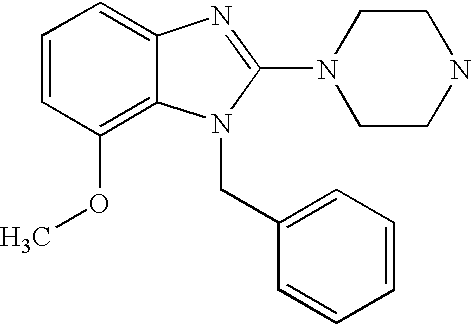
C1(OC)=C2C(=CC=C1)N=C(N1CCNCC1)N2CC1=CC=CC=C1
